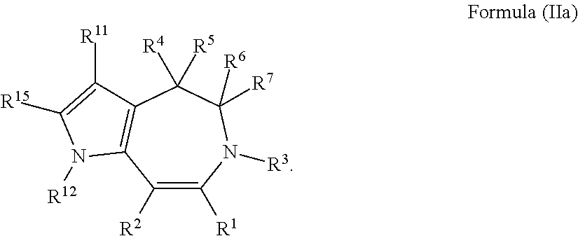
C1([R2])=C([R1])N([R3])C([R6])([R7])C([R5])([R4])C2=C1N([R12])C([R15])=C2[R11]
